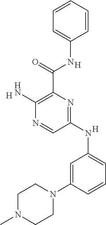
[H].N1=C(NC2=CC=CC(N3CCN(C)CC3)=C2)C=NC(N)=C1C(=O)NC1=CC=CC=C1.[H].[H]
